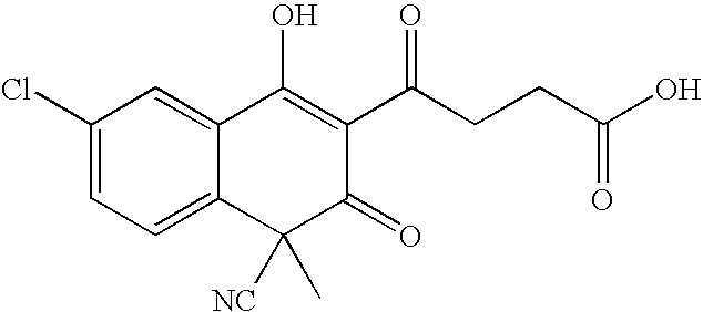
C1=C(Cl)C=C2C(=C1)C([NC])(C)C(=O)C(C(CCC(O)=O)=O)=C2O
